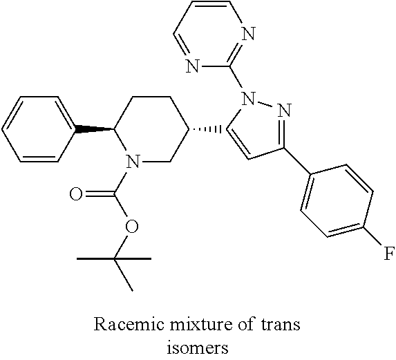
C1=CC(C2N(C(OC(C)(C)C)=O)CC(C3=CC(C4=CC=C(F)C=C4)=NN3C3=NC=CC=N3)CC2)=CC=C1
